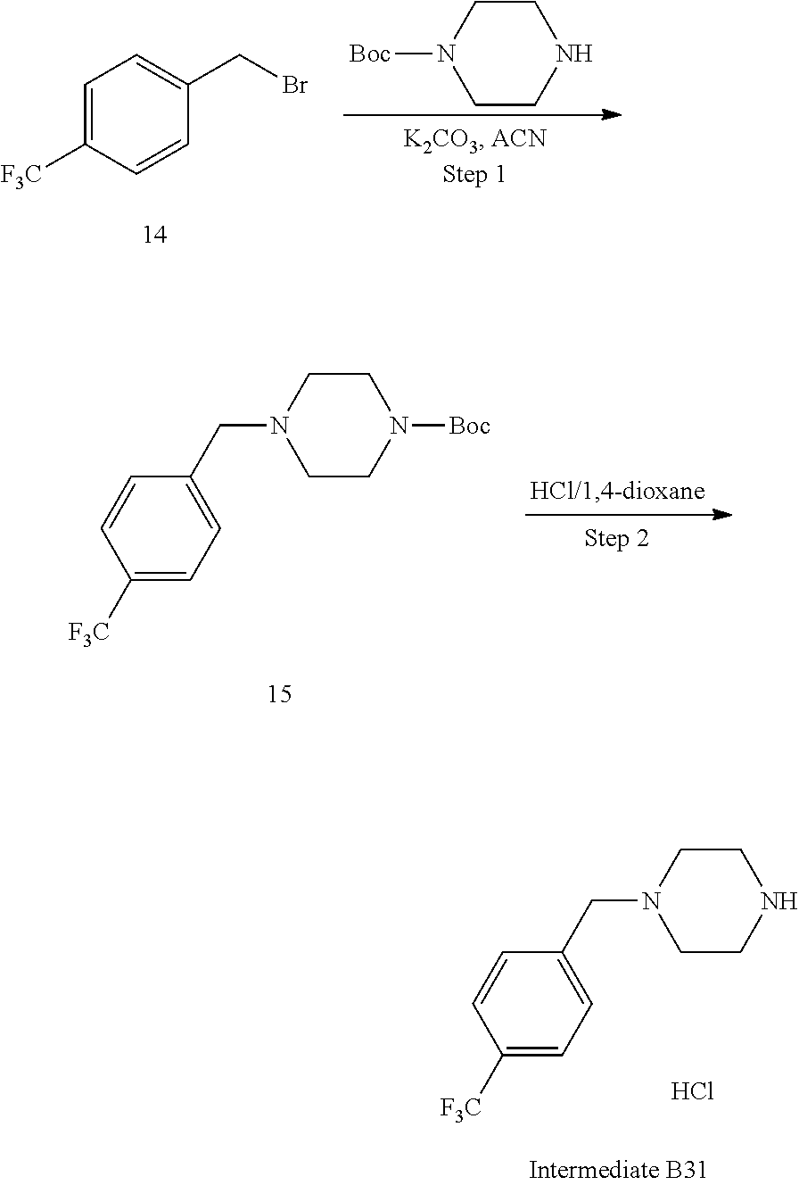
C1CN([Boc])CCN1.C1=C([F3C])C=CC(CBr)=C1.C1([F3C])=CC=C(CN2CCN([Boc])CC2)C=C1.C1([F3C])=CC=C(CN2CCNCC2)C=C1.Cl
